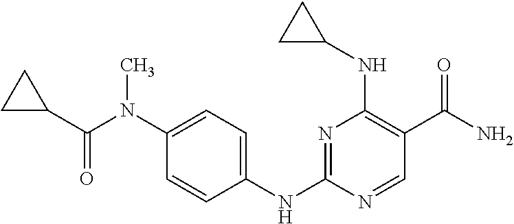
N1=C(NC2=CC=C(N(C)C(C3CC3)=O)C=C2)N=CC(C(N)=O)=C1NC1CC1
